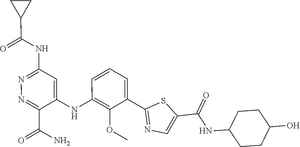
C1=C(C2=NC=C(C(NC3CCC(O)CC3)=O)S2)C(OC)=C(NC2=CC(NC(C3CC3)=O)=NN=C2C(N)=O)C=C1
